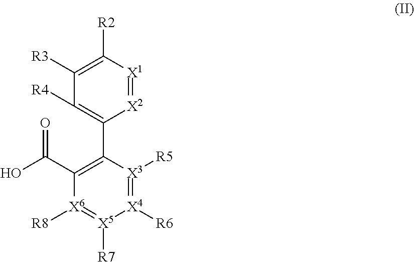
C1([R2])=C([R3])C([R4])=C(C2=C(C(O)=O)[X6]([R8])=[X5]([R7])[X4]([R6])=[X3]2[R5])[X2]=[X1]1
